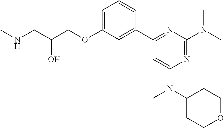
C1=C(OCC(CNC)O)C=C(C2=NC(N(C)C)=NC(N(C3CCOCC3)C)=C2)C=C1
